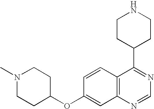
C12=C(N=CN=C1C1CCNCC1)C=C(OC1CCN(C)CC1)C=C2
